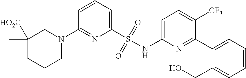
C1([HO2C])(C)CCCN(C2=NC(S(NC3=CC=C([CF3])C(C4=CC=CC=C4CO)=N3)(=O)=O)=CC=C2)C1
